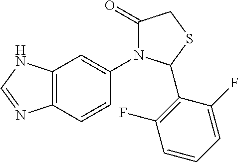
C1(=O)N(C2=CC3=C(C=C2)N=CN3)C(C2=C(F)C=CC=C2F)SC1
